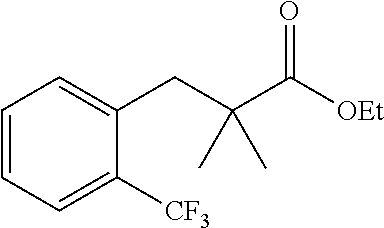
C1=CC=C([CF3])C(CC(C([OEt])=O)(C)C)=C1
